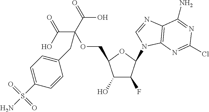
C1(O)C(F)C(N2C3=C(C(N)=NC(Cl)=N3)N=C2)OC1COC(CC1=CC=C(S(N)(=O)=O)C=C1)(C(O)=O)C(=O)O
